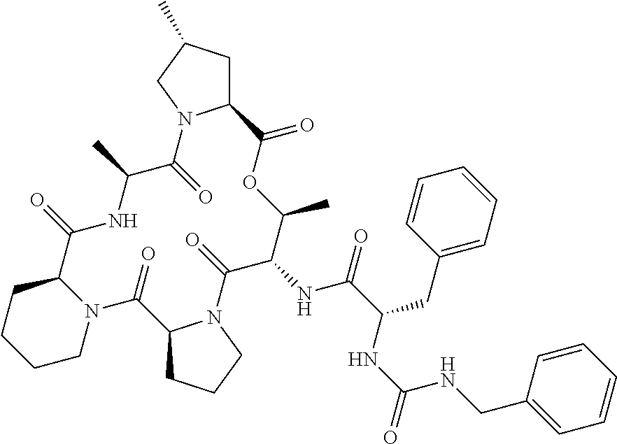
C12CC(C)CN1C(=O)C(C)NC(=O)C1CCCCN1C(=O)C1CCCN1C(=O)C(NC(=O)C(CC1=CC=CC=C1)NC(=O)NCC1=CC=CC=C1)C(C)OC2=O
